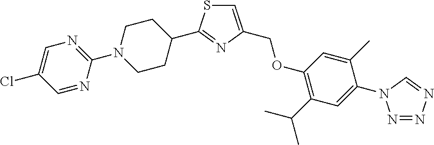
C1=C(Cl)C=NC(N2CCC(C3=NC(COC4=C(C(C)C)C=C(N5N=NN=C5)C(C)=C4)=CS3)CC2)=N1
